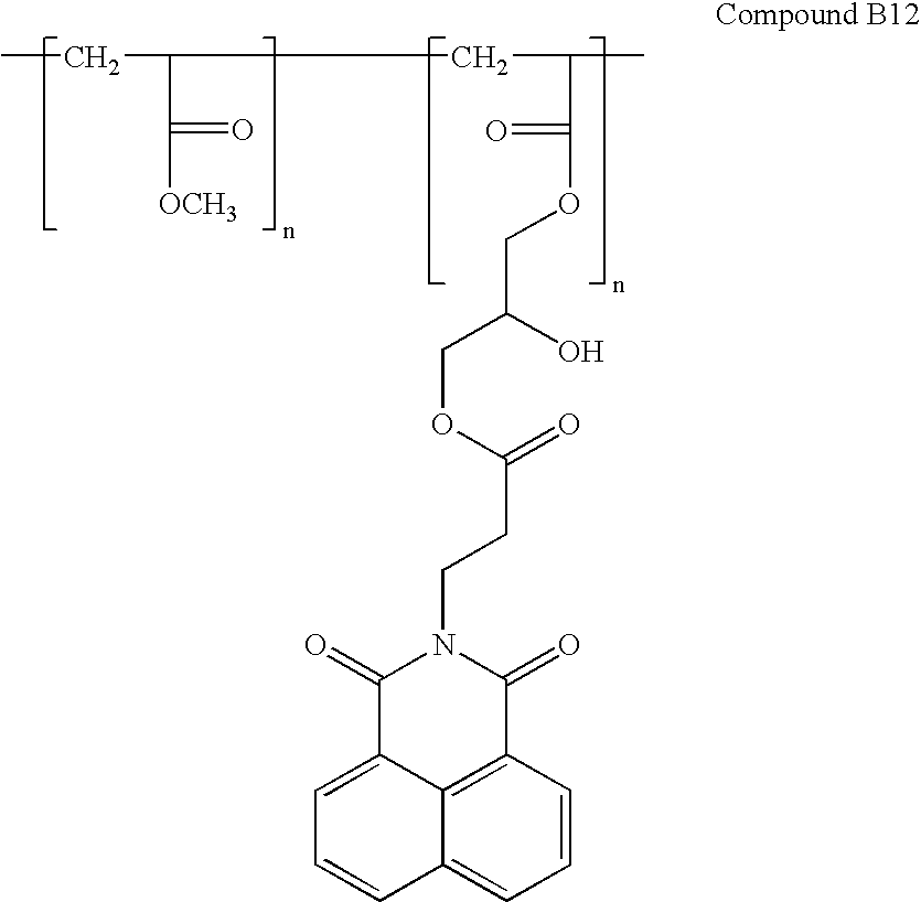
CCC(C(=O)[OCH3])CC(C(=O)OCC(COC(=O)CCN1C(=O)C2=CC=CC3=CC=CC(=C23)C1=O)O)C
